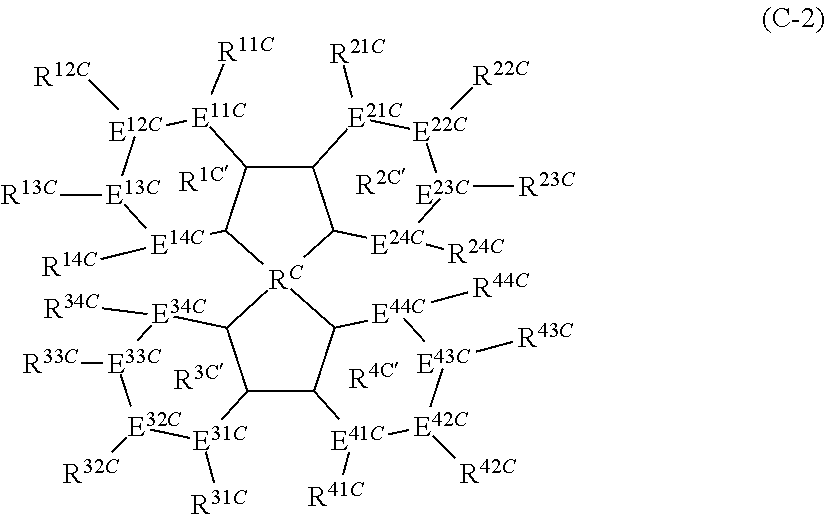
C12C3C([RC]4(C1[E24C]([R24C])[E23C]([R23C])[E22C]([R22C])[E21C]2[R21C])C1C(C2C4[E44C]([R44C])[E43C]([R43C])[E42C]([R42C])[E41C]2[R41C])[E31C]([R31C])[E32C]([R32C])[E33C]([R33C])[E34C]1[R34C])[E14C]([R14C])[E13C]([R13C])[E12C]([R12C])[E11C]3[R11C]
